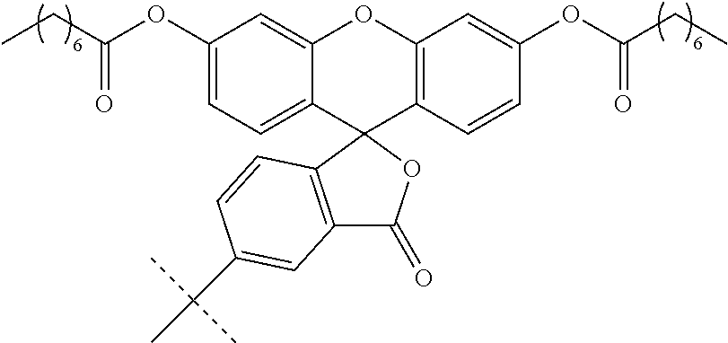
CCC(OC1=CC=C2C(=C1)OC1=C(C23C2=C(C(=O)O3)C=C(C(C)(C)C)C=C2)C=CC(OC(CC)=O)=C1)=O
